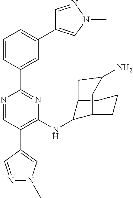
N1=CC(C2=CN(C)N=C2)=C(NC2C3CC(N)CC2CCC3)N=C1C1=CC(C2=CN(C)N=C2)=CC=C1
